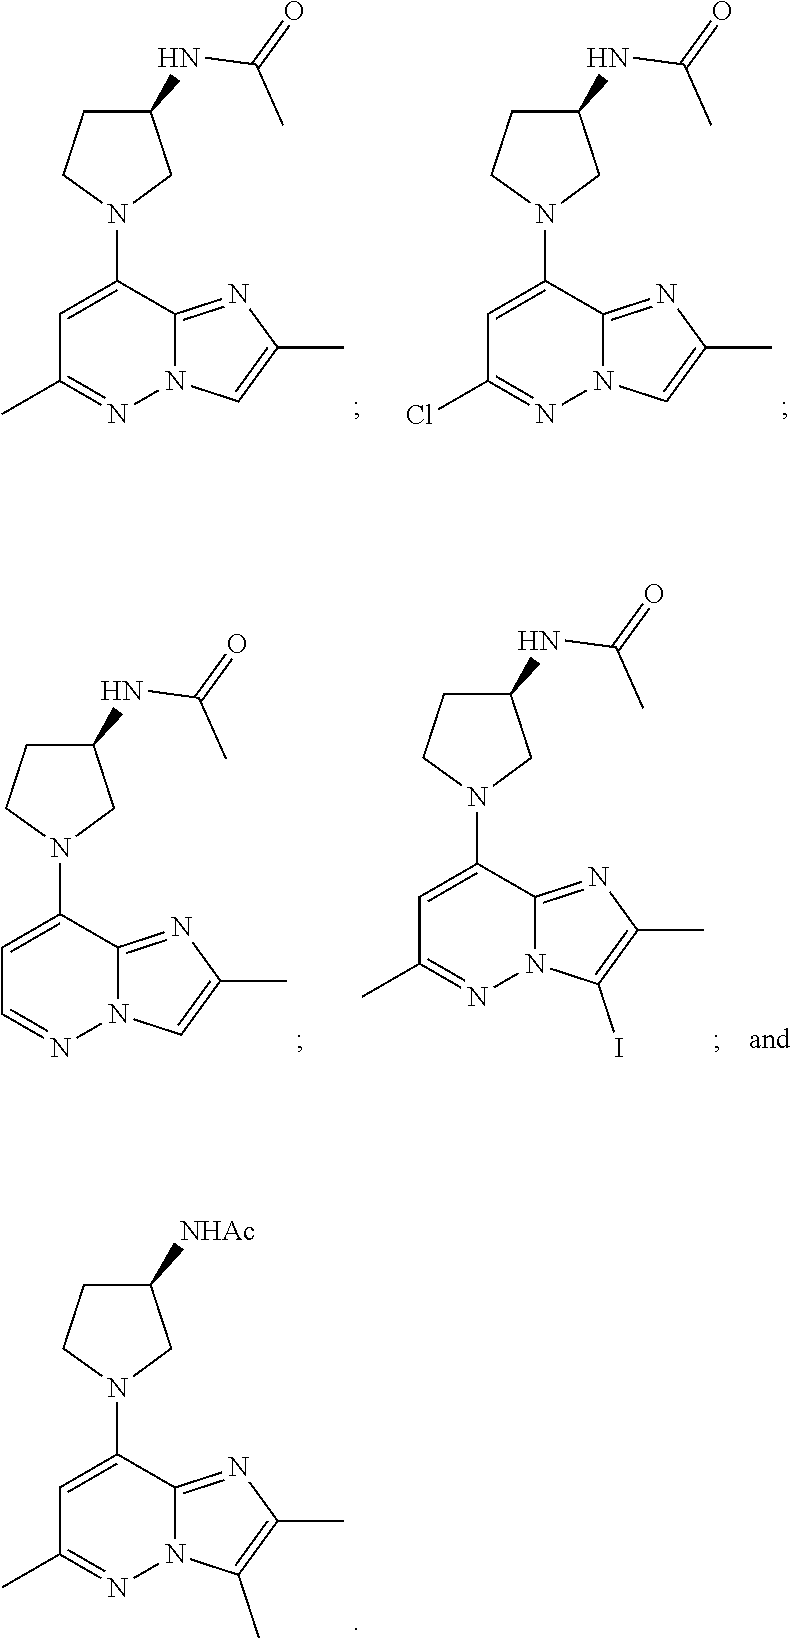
C1=C(N2CC(NC(C)=O)CC2)C2=NC(C)=CN2N=C1C.C1=C(N2CC(NC(C)=O)CC2)C2=NC(C)=CN2N=C1Cl.C1=C(N2CC(NC(C)=O)CC2)C2=NC(C)=CN2N=C1.C1=C(N2CC(NC(C)=O)CC2)C2=NC(C)=C(I)N2N=C1C.C1=C(N2CC([NHAc])CC2)C2=NC(C)=C(C)N2N=C1C
